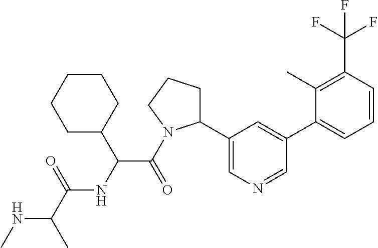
N(C(C)C(=O)NC(C(=O)N1C(C2=CN=CC(C3=CC=CC(C(F)(F)F)=C3C)=C2)CCC1)C1CCCCC1)C
